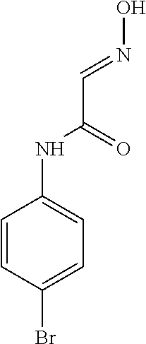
C1=CC(Br)=CC=C1NC(=O)C=NO
